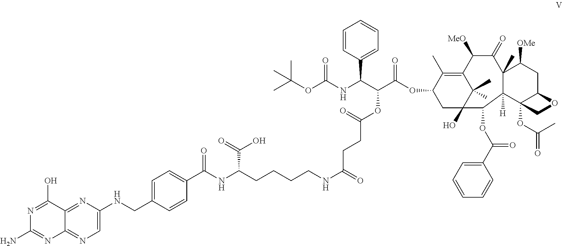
C1=C(NCC2=CC=C(C(NC(CCCCNC(=O)CCC(OC(C(OC3CC4(O)C(C)(C)C(=C3C)C([MeO])C(=O)C3(C)C([H])(C4OC(C4=CC=CC=C4)=O)C4(OC(=O)C)C(CC3[OMe])OC4)=O)C(NC(OC(C)(C)C)=O)C3=CC=CC=C3)=O)C(=O)O)=O)C=C2)N=C2C(=N1)N=C(N)N=C2O
